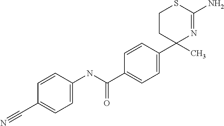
C1=C(NC(=O)C2=CC=C(C3(C)N=C(N)SCC3)C=C2)C=CC(C#N)=C1
